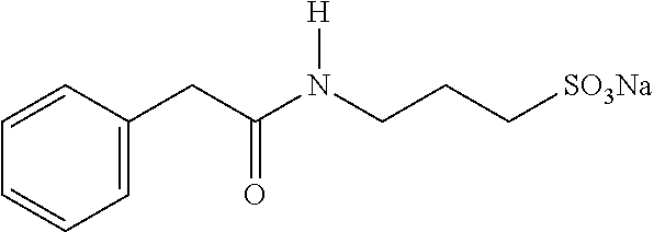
C1=C(CC(N(CCC[SO3Na])[H])=O)C=CC=C1
